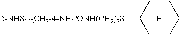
[2-NHSO2CH3-4-NHCONH(CH2)3S]C1CCCCC1.[H]
